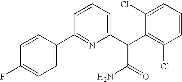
C1(F)=CC=C(C2=NC(C(C3=C(Cl)C=CC=C3Cl)C(=O)N)=CC=C2)C=C1
